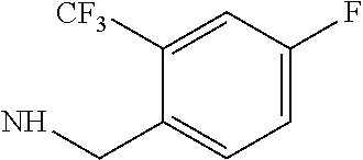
C1=C(F)C=C([CF3])C(CN)=C1
